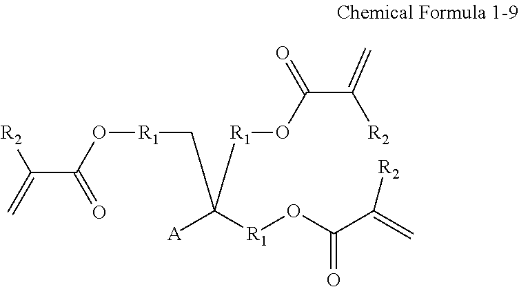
[R2]C(C(=O)O[R1]CC([A])([R1]OC(=O)C([R2])=C)[R1]OC(=O)C(=C)[R2])=C
